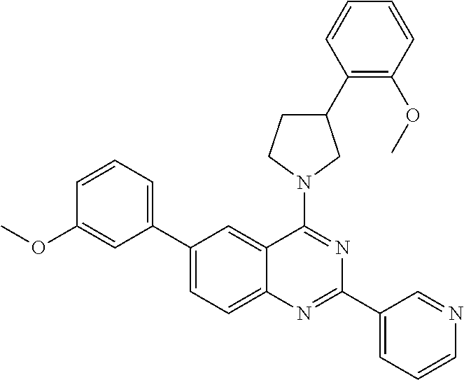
C1(C2=CC=CC(OC)=C2)=CC=C2C(=C1)C(N1CCC(C3=C(OC)C=CC=C3)C1)=NC(C1=CC=CN=C1)=N2
